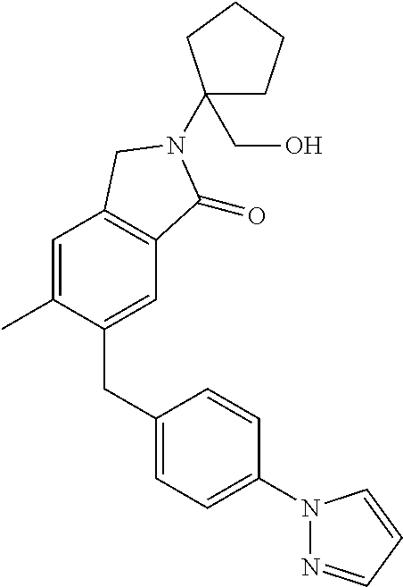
C1(CC2=CC=C(N3N=CC=C3)C=C2)=CC2=C(C=C1C)CN(C1(CO)CCCC1)C2=O
